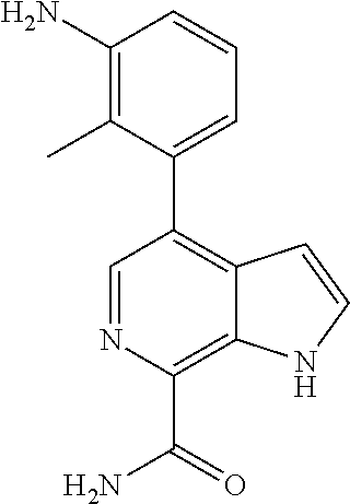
C1=NC(C(=O)N)=C2C(=C1C1=CC=CC(N)=C1C)C=CN2
